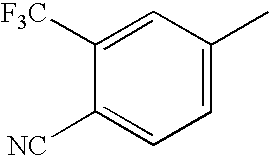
C1=C([F3C])C([NC])=CC=C1C
